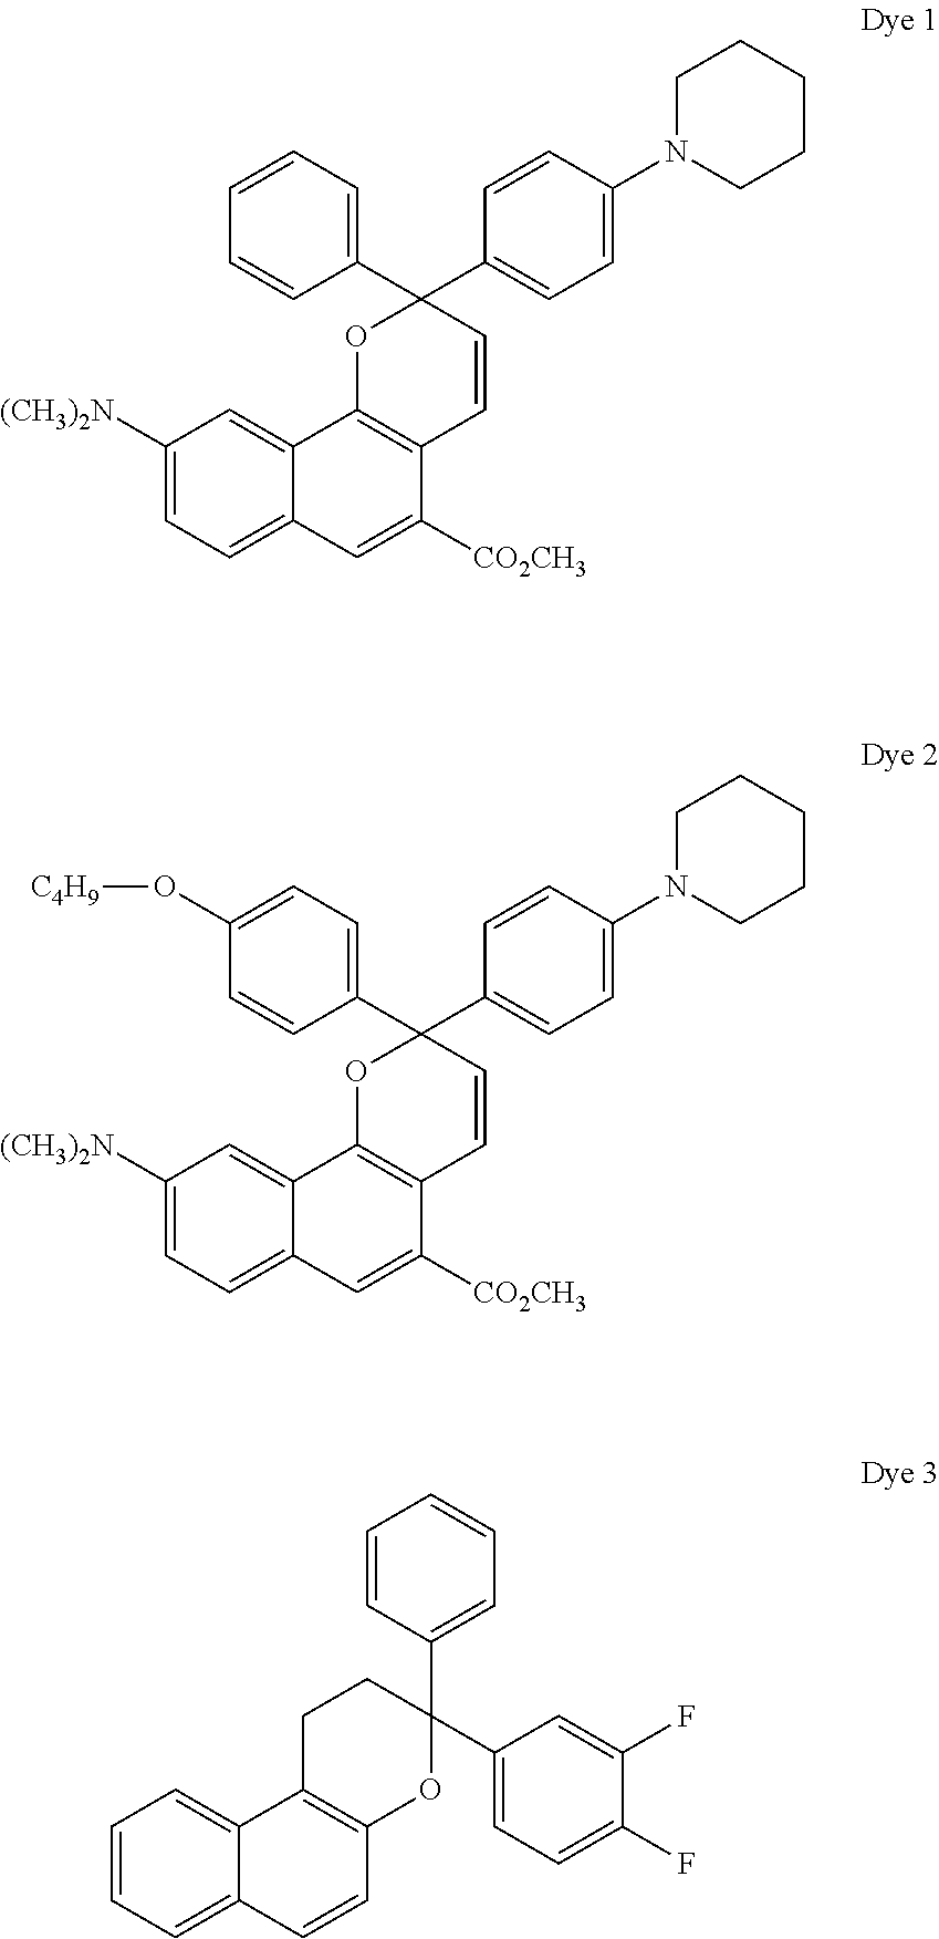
C1([(CH3)2N])=CC=C2C(=C1)C1=C(C([CO2CH3])=C2)C=CC(C2=CC=CC=C2)(C2=CC=C(N3CCCCC3)C=C2)O1.C1([(CH3)2N])=CC=C2C(=C1)C1=C(C([CO2CH3])=C2)C=CC(C2=CC=C(O[C4H9])C=C2)(C2=CC=C(N3CCCCC3)C=C2)O1.C1=CC=C2C(=C1)C1=C(C=C2)OC(C2=CC=CC=C2)(C2=CC=C(F)C(F)=C2)CC1
